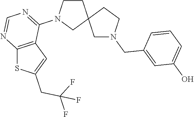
C1CN(C2=NC=NC3=C2C=C(CC(F)(F)F)S3)CC12CN(CC1=CC(O)=CC=C1)CC2
